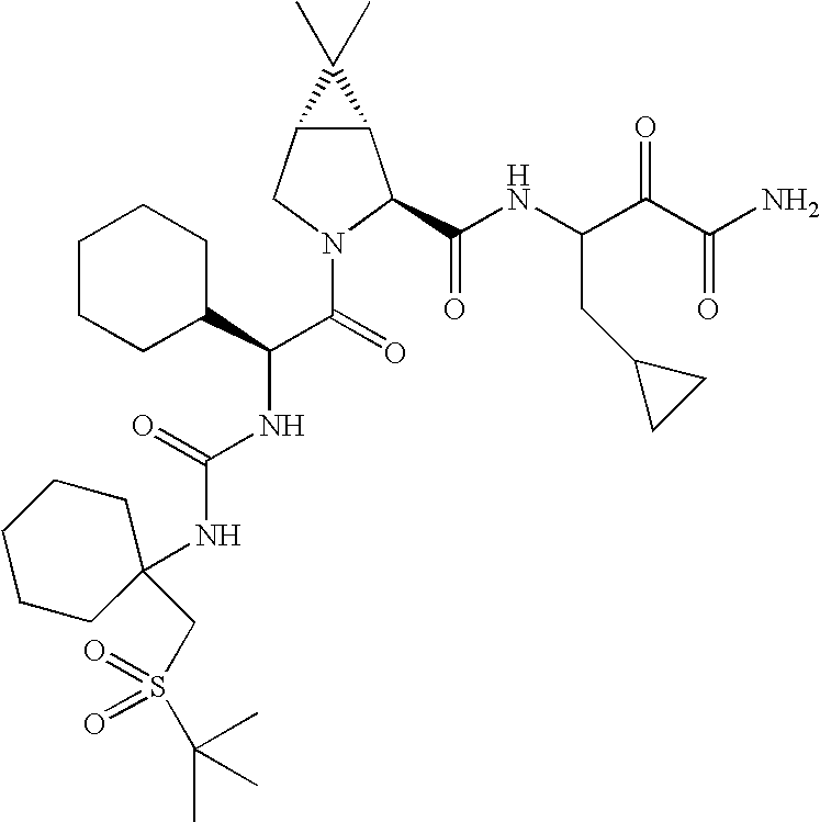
C12C(CN(C(=O)C(NC(NC3(CS(C(C)(C)C)(=O)=O)CCCCC3)=O)C3CCCCC3)C1C(NC(C(C(N)=O)=O)CC1CC1)=O)C2(C)C
